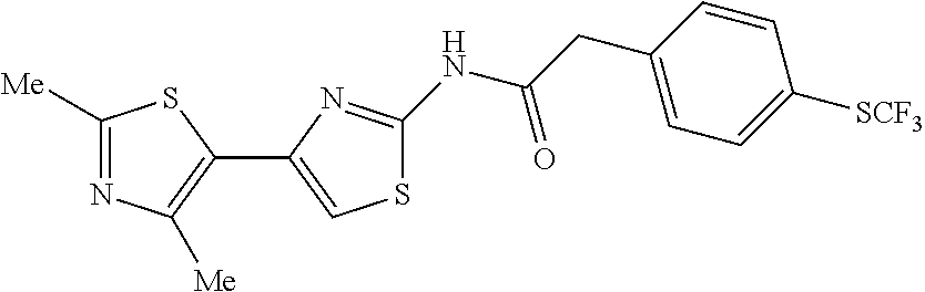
C1([Me])=NC([Me])=C(C2=CSC(NC(CC3=CC=C([SCF3])C=C3)=O)=N2)S1
